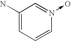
C1(N)=CC=CN(->O)=C1
